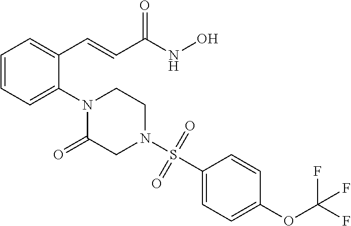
C1=CC=C(N2C(=O)CN(S(=O)(=O)C3=CC=C(OC(F)(F)F)C=C3)CC2)C(C=CC(NO)=O)=C1
